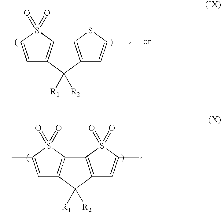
C1=C(C)S(=O)(=O)C2=C1C([R1])([R2])C1=C2S(=O)(=O)C(C)=C1.C1=C(C)S(=O)(=O)C2=C1C([R1])([R2])C1=C2SC(C)=C1
